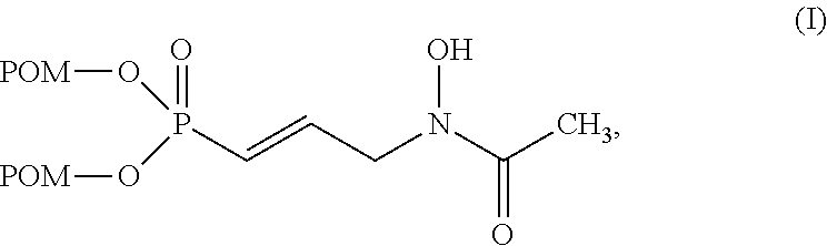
[POM]OP(O[POM])(C=CCN(C(C)=O)O)=O
